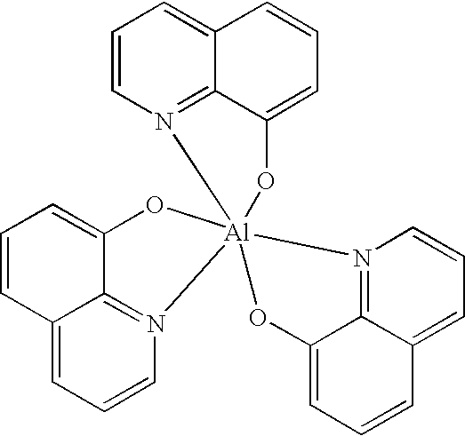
C12=CC=CN3=C1C(=CC=C2)O[Al]312(N3=C4C(=CC=C3)C=CC=C4O1)OC1=CC=CC3=CC=CN2=C31
